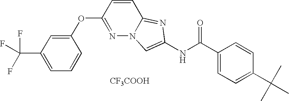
C1(OC2=NN3C(=NC(NC(C4=CC=C(C(C)(C)C)C=C4)=O)=C3)C=C2)=CC(C(F)(F)F)=CC=C1.[CF3COOH]
